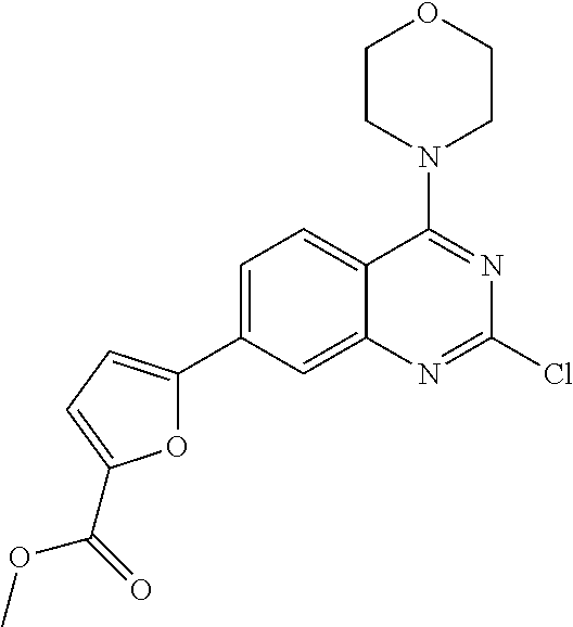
C1=C(C2=CC=C(C(=O)OC)O2)C=C2C(=C1)C(N1CCOCC1)=NC(Cl)=N2
